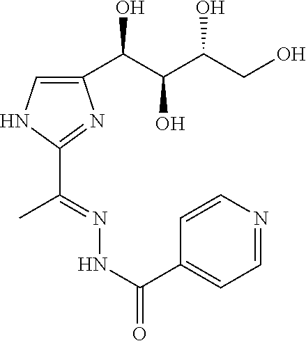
C1(C(NN=C(C2=NC(C(C(C(CO)O)O)O)=CN2)C)=O)=CC=NC=C1
